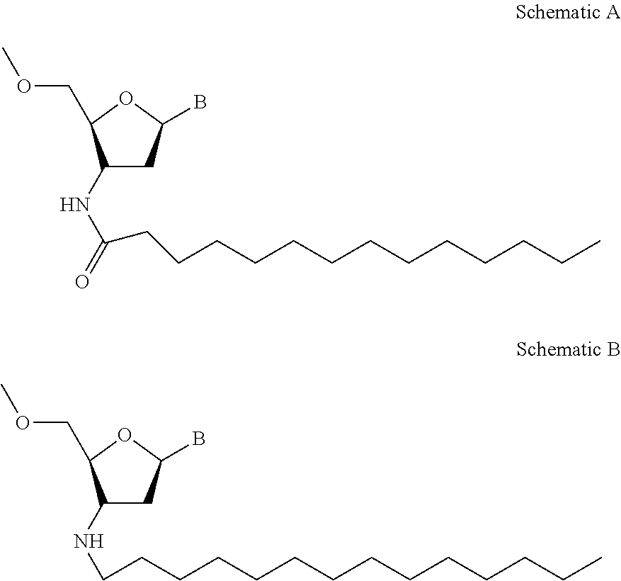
O1C(COC)C(NC(=O)CCCCCCCCCCCCC)CC1B.O1C(COC)C(NCCCCCCCCCCCCCC)CC1B
